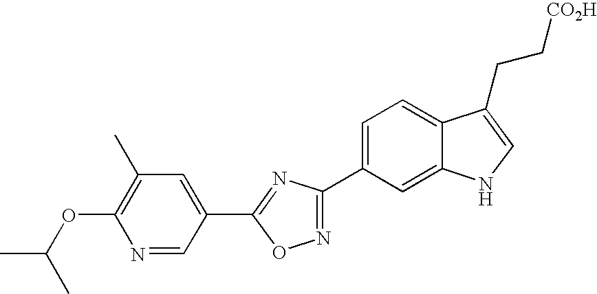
C1=C(C2=NOC(C3=CC(C)=C(OC(C)C)N=C3)=N2)C=C2C(=C1)C(CC[CO2H])=CN2
